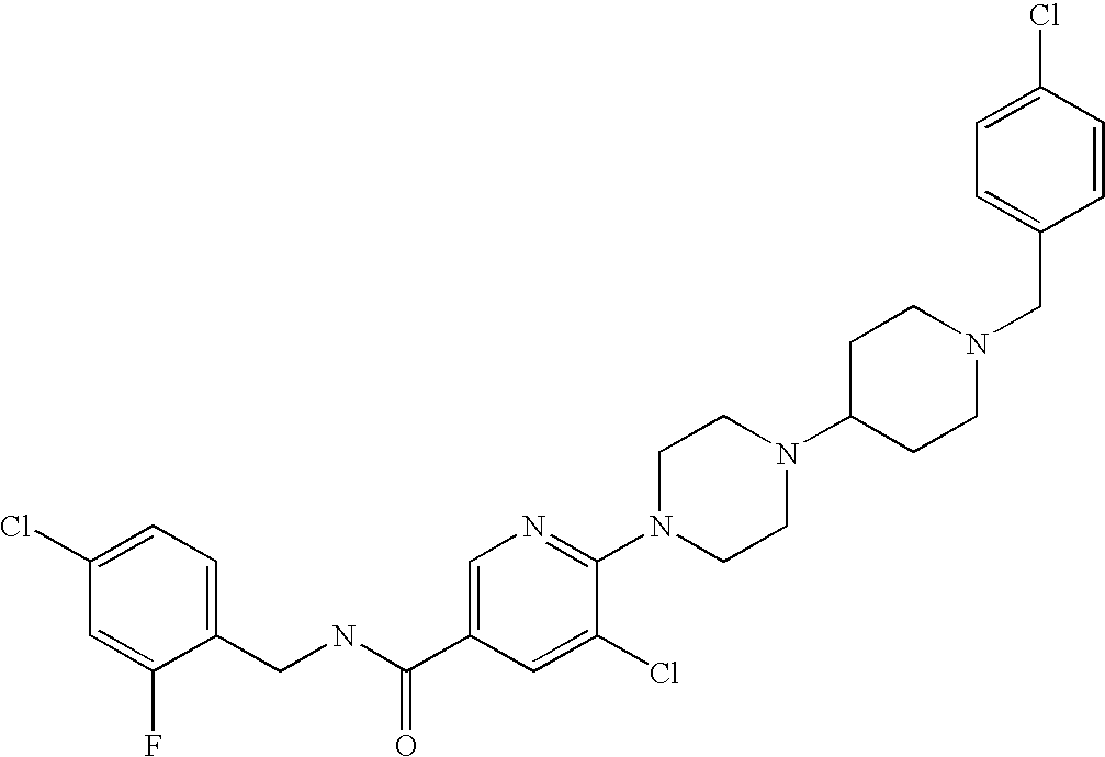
C(N1CCC(N2CCN(C3=NC=C(C(NCC4=CC=C(Cl)C=C4F)=O)C=C3Cl)CC2)CC1)C1=CC=C(Cl)C=C1
